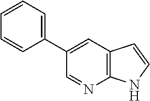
C1=CC=C(C2=CC3=C(N=C2)NC=C3)C=C1
